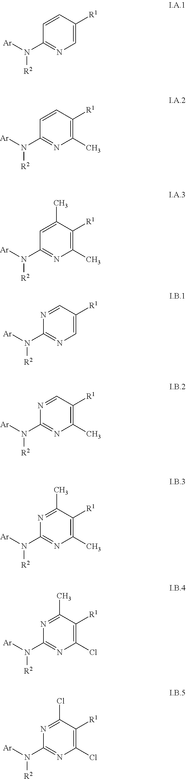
C1(N([Ar])[R2])=NC=C([R1])C=C1.C1(N([Ar])[R2])=NC(C)=C([R1])C=C1.C1(N([Ar])[R2])=NC(C)=C([R1])C(C)=C1.C1(N([Ar])[R2])=NC=C([R1])C=N1.C1(N([Ar])[R2])=NC(C)=C([R1])C=N1.C1(N([Ar])[R2])=NC(C)=C([R1])C(C)=N1.C1(N([Ar])[R2])=NC(Cl)=C([R1])C(C)=N1.C1(N([Ar])[R2])=NC(Cl)=C([R1])C(Cl)=N1
